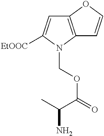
C12=C(N(COC(=O)C(C)N)C([EtOOC])=C1)C=CO2
